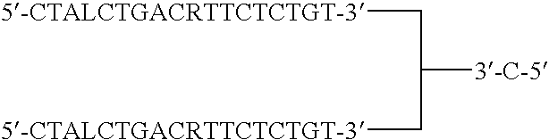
C([5-CTALCTGACRTTCTCTGT-3])C([3-C-5])C[5-CTALCTGACRTTCTCTGT-3]
